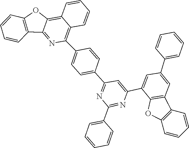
C1(C2=NC(C3=CC(C4=CC=CC=C4)=CC4=C3OC3=C4C=CC=C3)=CC(C3=CC=C(C4=C5C(=C6OC7=C(C=CC=C7)C6=N4)C=CC=C5)C=C3)=N2)=CC=CC=C1
